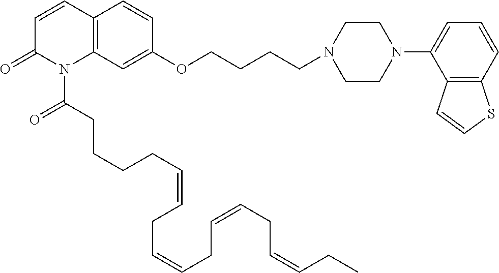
C1=CC2=C(N(C(CCCCC=CCC=CCC=CCC=CCC)=O)C1=O)C=C(OCCCCN1CCN(C3=CC=CC4=C3C=CS4)CC1)C=C2
